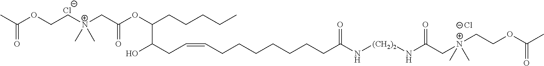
[Cl-].CC(OCC[N+](CC(=O)OC(C(O)CC=CCCCCCCCC(N[(CH2)2]NC(C[N+](CCOC(C)=O)(C)C)=O)=O)CCCCC)(C)C)=O.[Cl-]
